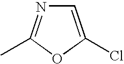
C1=C(Cl)OC(C)=N1
